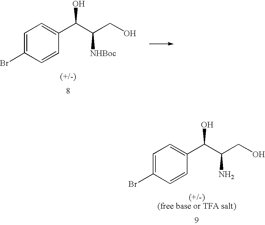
C1=C(Br)C=CC(C(C([NHBoc])CO)O)=C1.C1=C(Br)C=CC(C(C(N)CO)O)=C1
